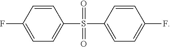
FC1=CC=C(S(C2=CC=C(F)C=C2)(=O)=O)C=C1
